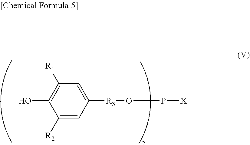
C1([R2])=CC([R3]OP[X])=CC([R1])=C1O
